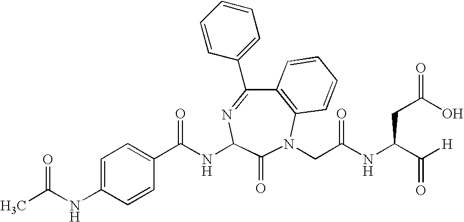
C1(C(NC2N=C(C3=CC=CC=C3)C3=C(N(CC(NC(C([H])=O)CC(=O)O)=O)C2=O)C=CC=C3)=O)=CC=C(NC(C)=O)C=C1
